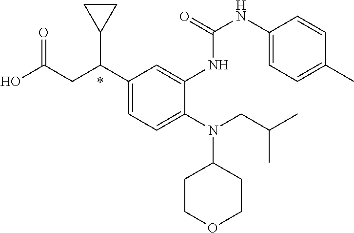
N(C1CCOCC1)(CC(C)C)C1=CC=C(C(CC(O)=O)C2CC2)C=C1NC(=O)NC1=CC=C(C)C=C1
